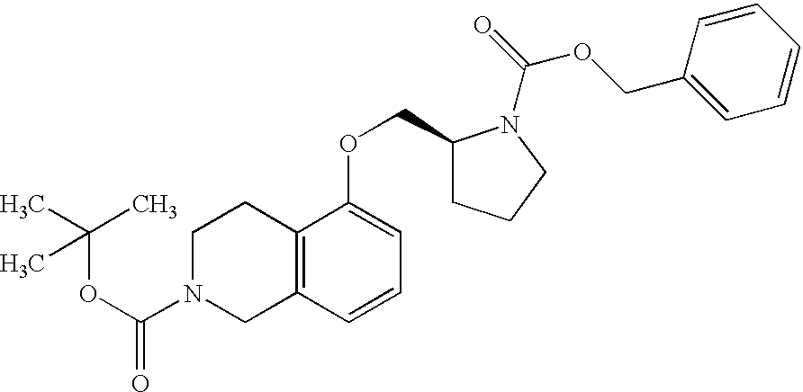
C12=C(C=CC=C1OCC1CCCN1C(=O)OCC1=CC=CC=C1)CN(C(=O)OC(C)(C)C)CC2
